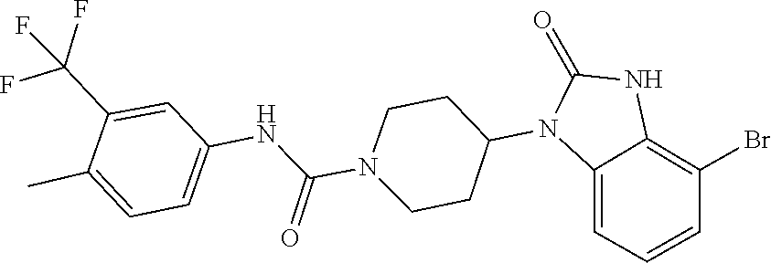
C1(=O)NC2=C(Br)C=CC=C2N1C1CCN(C(NC2=CC=C(C)C(C(F)(F)F)=C2)=O)CC1
